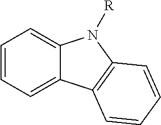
C1=CC=C2C(=C1)N([R])C1=C2C=CC=C1
